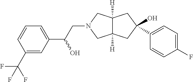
C(N1CC2([H])C([H])(C1)CC(O)(C1=CC=C(F)C=C1)C2)C(C1=CC=CC(C(F)(F)F)=C1)O
